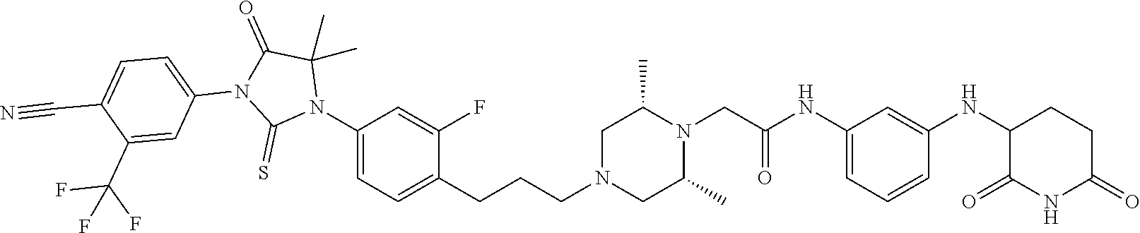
C1=C(NC(CN2C(C)CN(CCCC3=CC=C(N4C(C)(C)C(=O)N(C5=CC=C(C#N)C(C(F)(F)F)=C5)C4=S)C=C3F)CC2C)=O)C=C(NC2C(=O)NC(=O)CC2)C=C1
